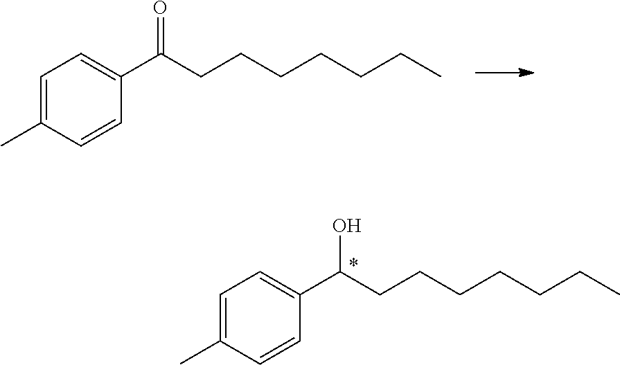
C1=C(C)C=CC(C(CCCCCCC)O)=C1.C1=C(C)C=CC(C(CCCCCCC)=O)=C1
